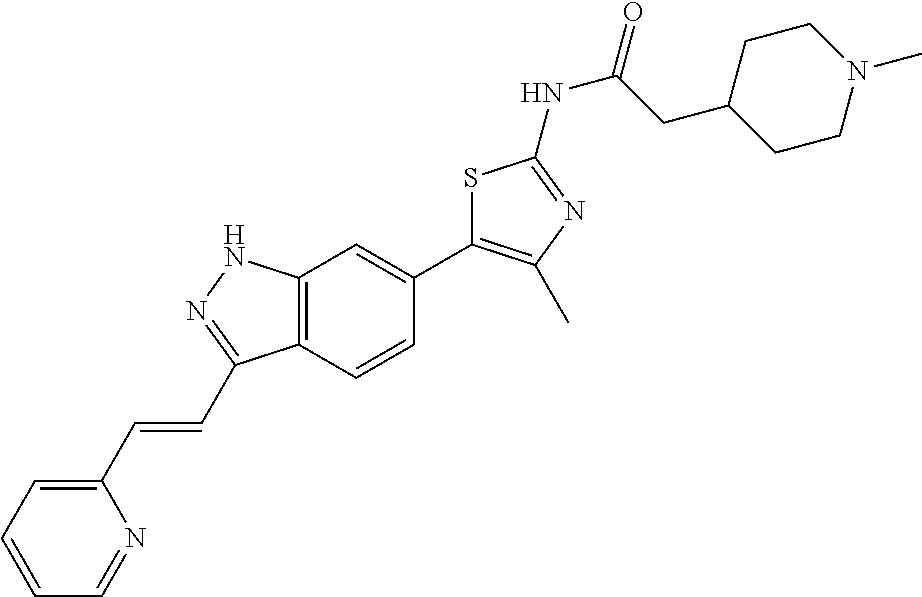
C1C(CC(=O)NC2=NC(C)=C(C3=CC4=C(C=C3)C(C=CC3=CC=CC=N3)=NN4)S2)CCN(C)C1
